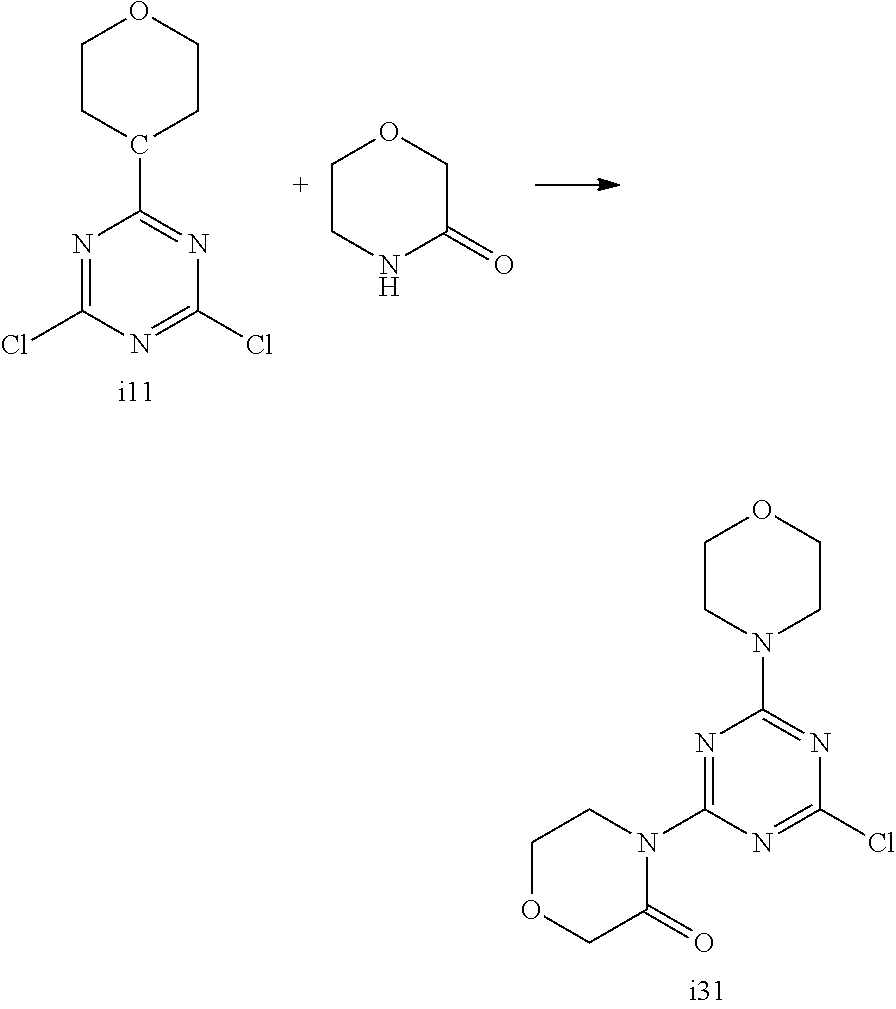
N1=C(Cl)N=C(Cl)N=C1C1CCOCC1.C1CNC(=O)CO1.N1=C(N2CCOCC2=O)N=C(Cl)N=C1N1CCOCC1
